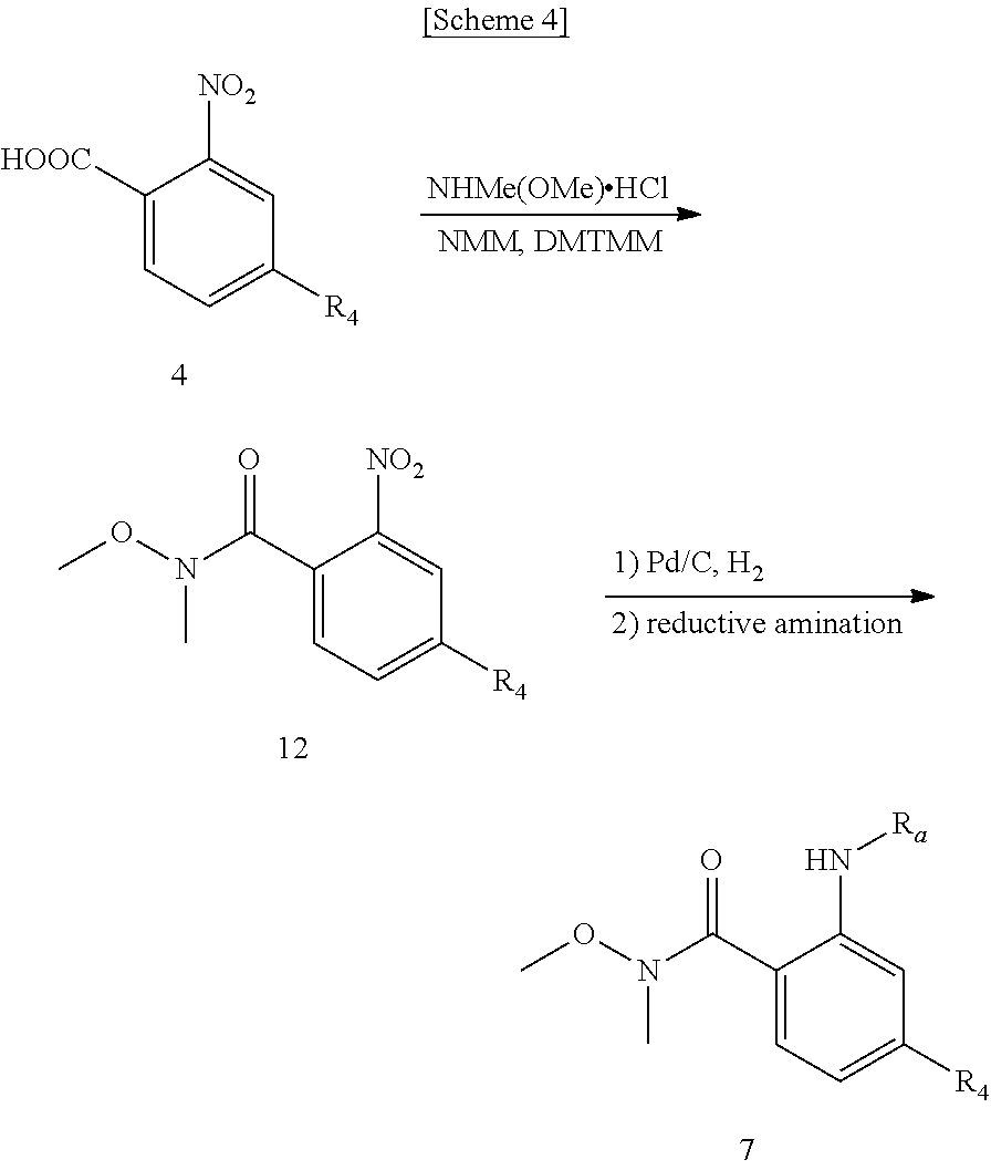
C1([HOOC])=CC=C([R4])C=C1[NO2].[NHMe(OMe)HCl].C1(C(N(OC)C)=O)=CC=C([R4])C=C1[NO2].C1(C(N(OC)C)=O)=CC=C([R4])C=C1N[Ra]
